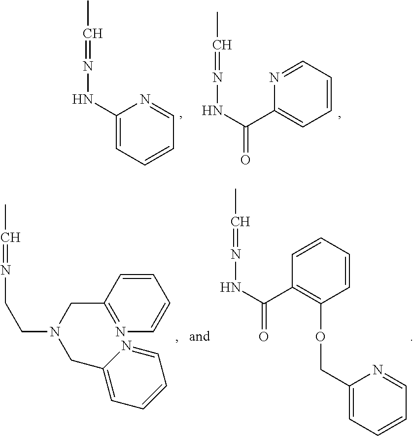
C1(NN=CC)=CC=CC=N1.C1=CC=NC(C(NN=CC)=O)=C1.C1=CC(CN(CC2=CC=CC=N2)CCN=CC)=NC=C1.C1=CC=CC(C(NN=CC)=O)=C1OCC1=CC=CC=N1
